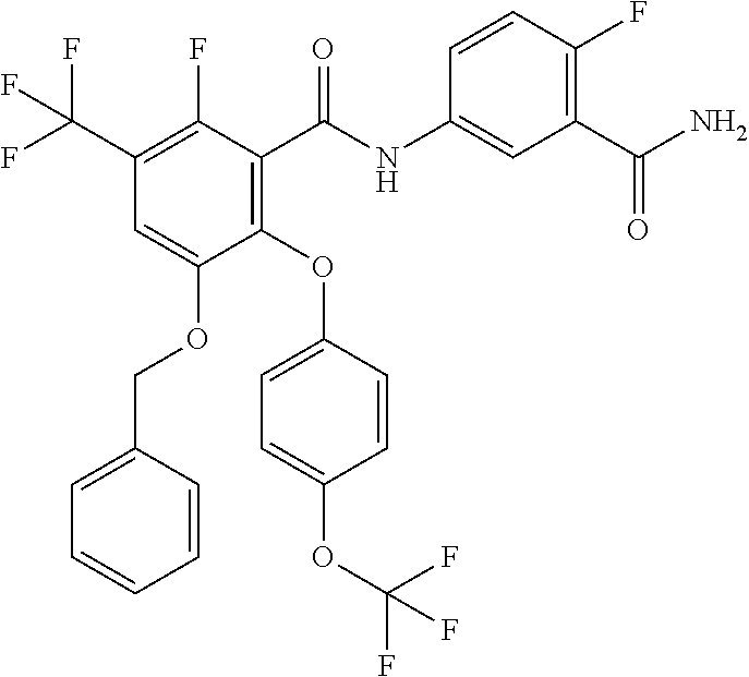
C1=CC(F)=C(C(N)=O)C=C1NC(C1=C(OC2=CC=C(OC(F)(F)F)C=C2)C(OCC2=CC=CC=C2)=CC(C(F)(F)F)=C1F)=O
